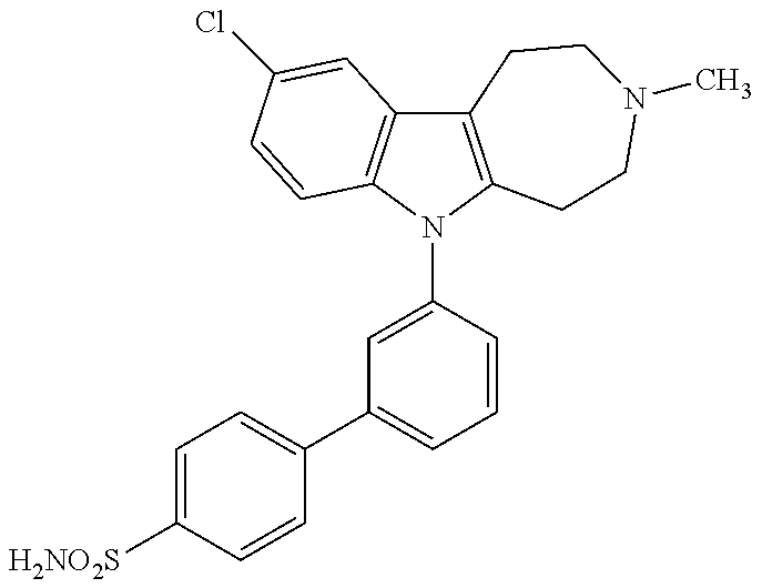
C12=C(N(C3=CC(C4=CC=C([H2NO2S])C=C4)=CC=C3)C3=C1C=C(Cl)C=C3)CCN(C)CC2
